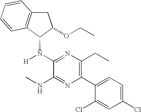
C1C2=C(C(N([H])C3=NC(CC)=C(C4=CC=C(Cl)C=C4Cl)N=C3NC)C1OCC)C=CC=C2
